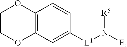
C12=C(C=CC([L1]N([E])[R5])=C1)OCCO2
